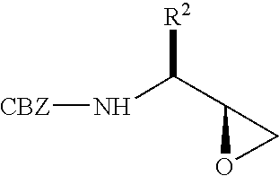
N(C(C1OC1)[R2])[CBZ]
